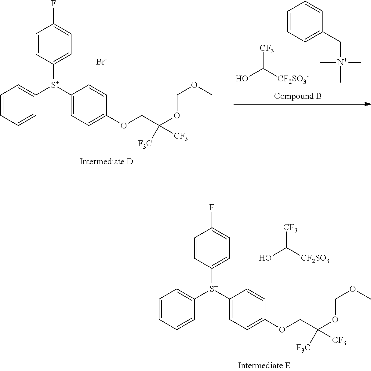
C1=CC=CC([S+](C2=CC=C(OCC([CF3])([F3C])OCOC)C=C2)C2=CC=C(F)C=C2)=C1.[Br-].[CF3]C([CF2SO3-])O.C[N+](C)(CC1=CC=CC=C1)C.C1=CC=CC([S+](C2=CC=C(OCC([CF3])([F3C])OCOC)C=C2)C2=CC=C(F)C=C2)=C1.[CF3]C([CF2SO3-])O
